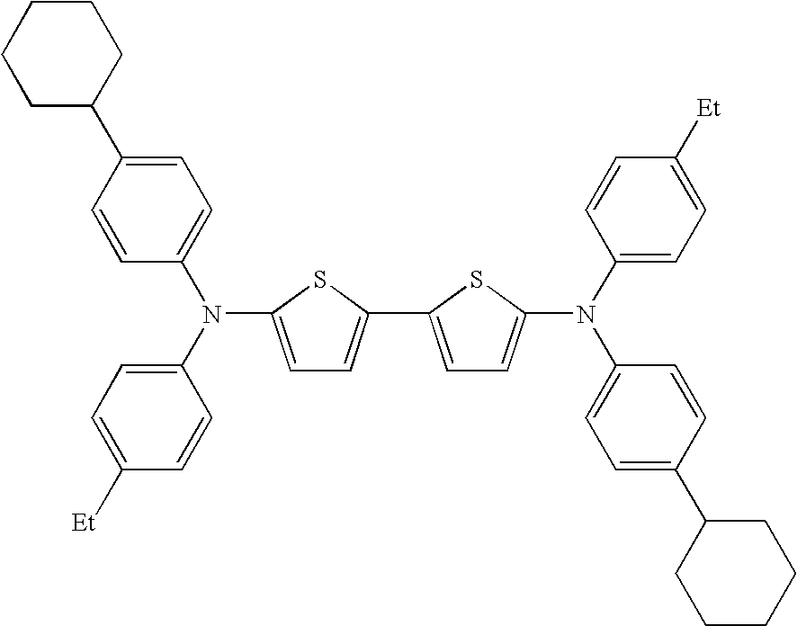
C1=C(N(C2=CC=C([Et])C=C2)C2=CC=C(C3CCCCC3)C=C2)SC(C2=CC=C(N(C3=CC=C([Et])C=C3)C3=CC=C(C4CCCCC4)C=C3)S2)=C1
